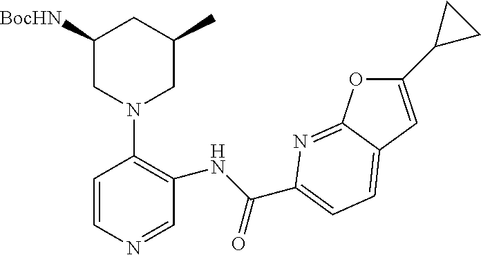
C1=CN=CC(NC(=O)C2=CC=C3C(=N2)OC(C2CC2)=C3)=C1N1CC(C)CC([BocHN])C1
